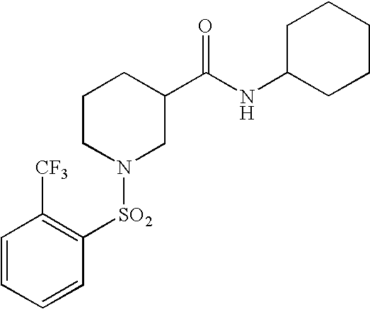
C1=CC=CC([SO2]N2CC(C(NC3CCCCC3)=O)CCC2)=C1[CF3]
